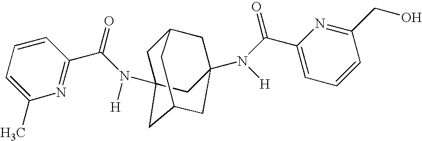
C1C2(N(C(C3=NC(C)=CC=C3)=O)[H])CC3CC(N([H])C(=O)C4=CC=CC(CO)=N4)(CC1C3)C2
